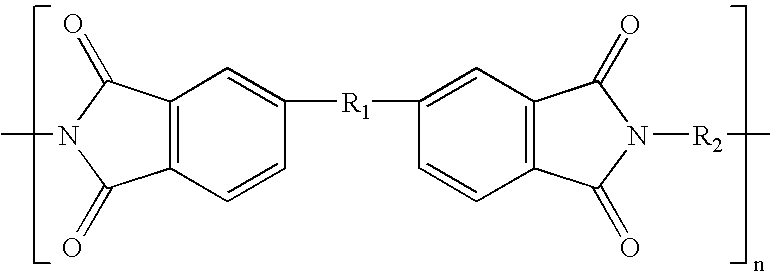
C1(=O)C2=C(C(=O)N1C)C=C([R1]C1=CC3=C(C=C1)C(=O)N([R2]C)C3=O)C=C2
